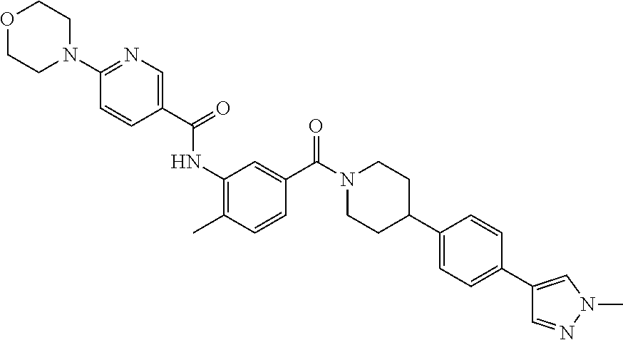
O1CCN(C2=NC=C(C(=O)NC3=C(C)C=CC(C(N4CCC(C5=CC=C(C6=CN(C)N=C6)C=C5)CC4)=O)=C3)C=C2)CC1
